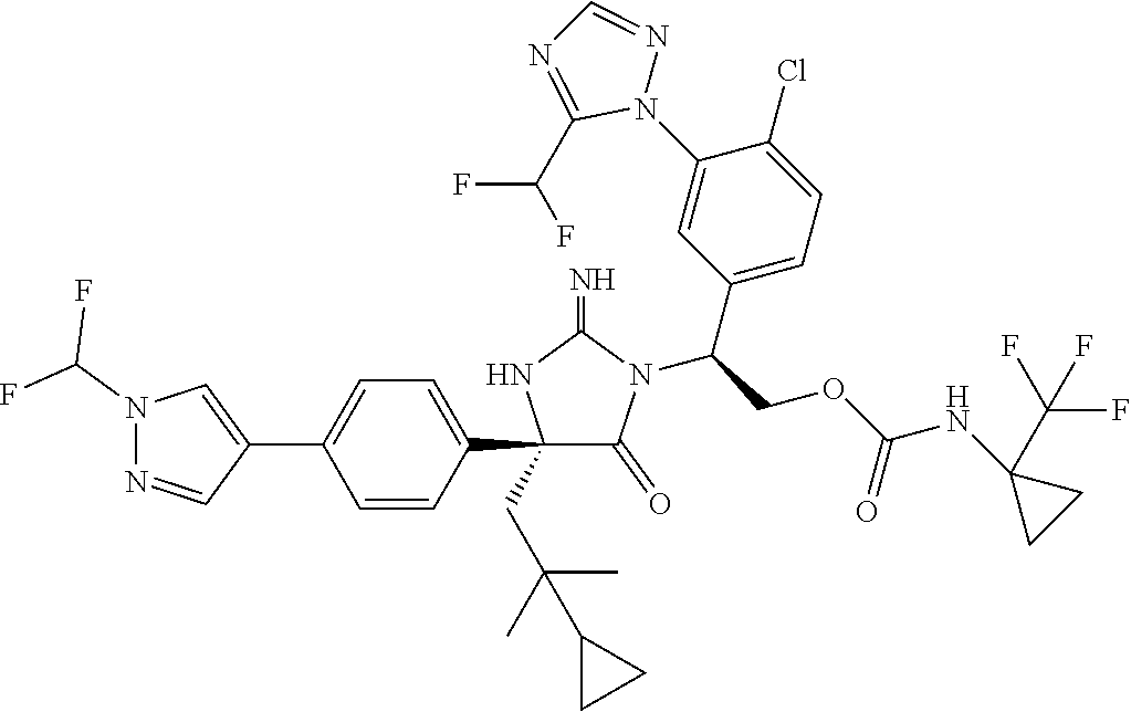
C1(C2=CN(C(F)F)N=C2)=CC=C(C2(CC(C)(C)C3CC3)C(=O)N(C(C3=CC=C(Cl)C(N4N=CN=C4C(F)F)=C3)COC(=O)NC3(C(F)(F)F)CC3)C(=N)N2)C=C1
